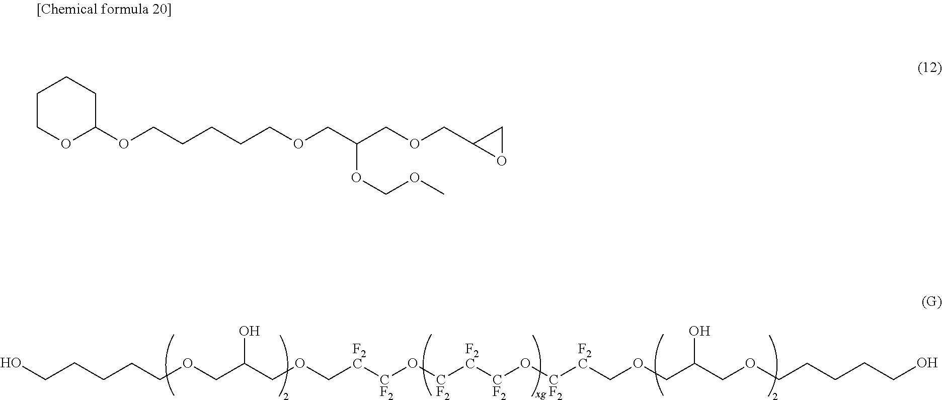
C(CCOCC(COC[F2C][CF2]O[CF2][F2C][CF2]O[CF2][F2C]COCC(COCCCCCO)O)O)CCO.C1COC(OCCCCCOCC(COCC2OC2)OCOC)CC1
